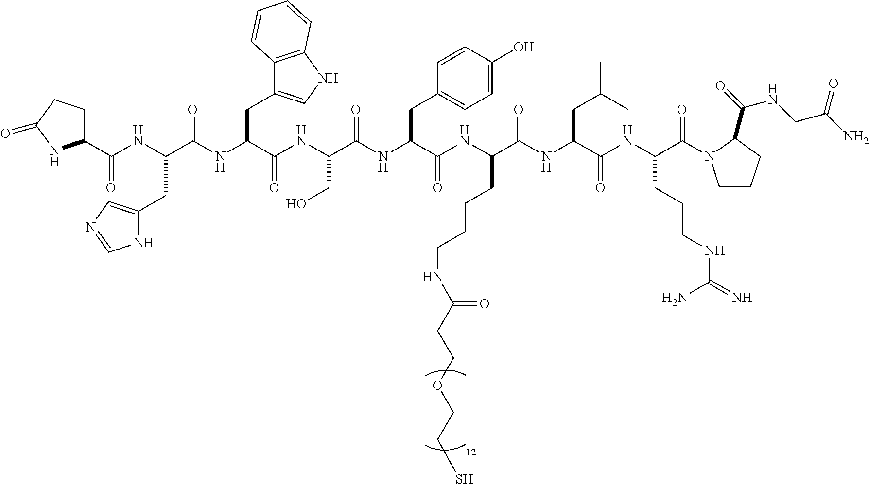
C1(C(NC(C(NC(C(NC(C(NC(C(NC(C(=O)NC(CC(C)C)C(=O)NC(CCCNC(N)=N)C(=O)N2CCCC2C(NCC(=O)N)=O)CCCCNC(CCOCCS)=O)=O)CC2=CC=C(O)C=C2)=O)CO)=O)CC2=CNC3=C2C=CC=C3)=O)CC2=CN=CN2)=O)CCC(=O)N1
